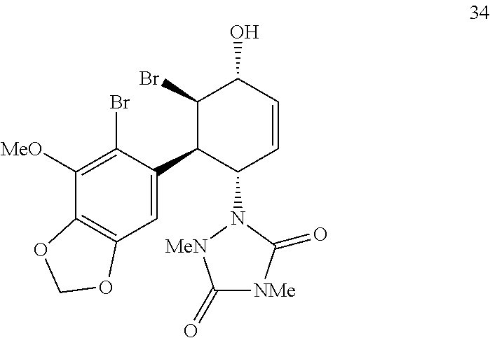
C12=C(C=C(C3C(N4[MeN]C(=O)[NMe]C4=O)C=CC(O)C3Br)C(Br)=C1[MeO])OCO2
